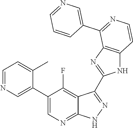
C1=NC=C(C2=CN=C3C(=C2F)C(C2=NC4=C(N2)C=CN=C4C2=CN=CC=C2)=N[N H]3)C(C)=C1
